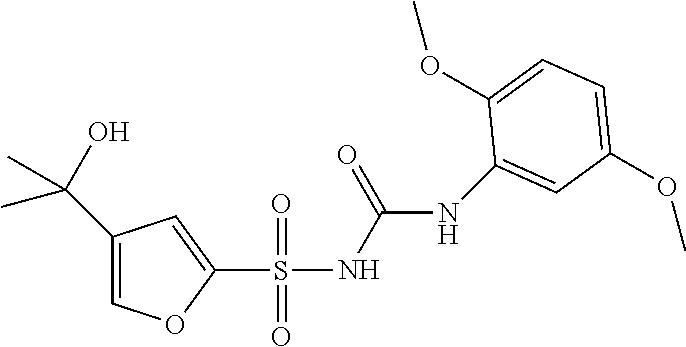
O(C1=CC=C(OC)C=C1NC(NS(C1=CC(C(C)(C)O)=CO1)(=O)=O)=O)C
